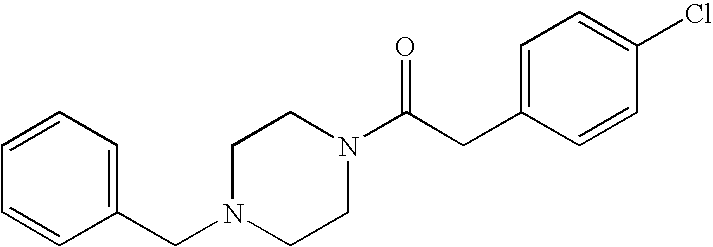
C(N1CCN(C(CC2=CC=C(Cl)C=C2)=O)CC1)C1=CC=CC=C1
